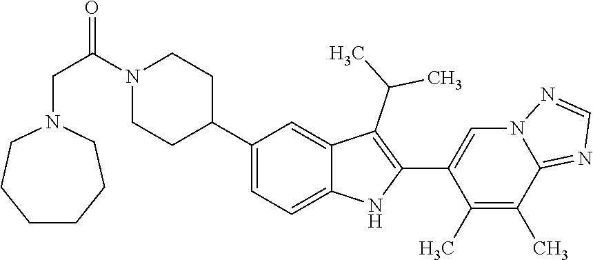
C1(C2CCN(C(CN3CCCCCC3)=O)CC2)=CC=C2C(=C1)C(C(C)C)=C(C1=CN3C(=NC=N3)C(C)=C1C)N2
